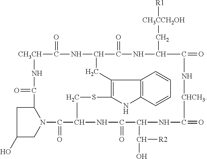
C12CC(O)CN1C(=O)C1NC(=O)C(C([R2])O)NC(=O)[CHCH3]NC(=O)C(C[CH3CCH2OH][R1])NC(=O)C(CC3=C(SC1)NC1=C3C=CC=C1)NC(=O)[CH3CH]NC2=O
